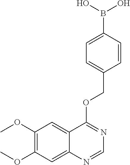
C1(OC)=C(OC)C=C2C(=C1)C(OCC1=CC=C(B(O)O)C=C1)=NC=N2
